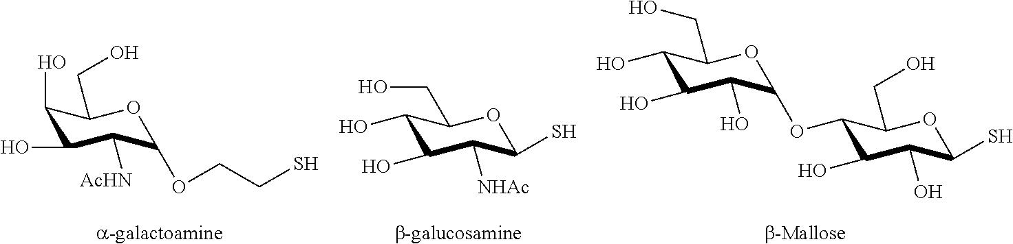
C1(O)C(O)C([AcHN])C(OCCS)OC1CO.C1(O)C(O)C([NHAc])C(S)OC1CO.C1(O)C(O)C(O)C(OC2C(O)C(O)C(S)OC2CO)OC1CO
